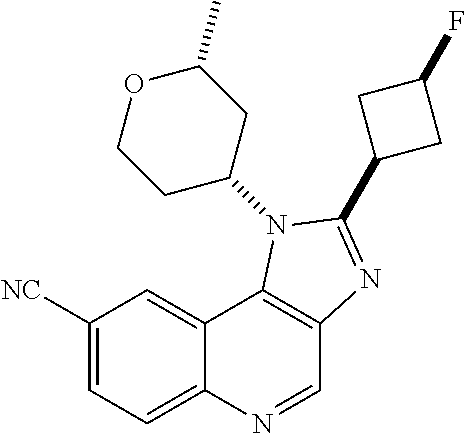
C12=CC([NC])=CC=C1N=CC1=C2N(C2CC(C)OCC2)C(C2CC(F)C2)=N1
